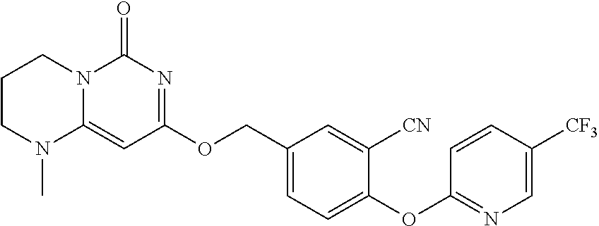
C1(COC2=NC(=O)N3C(=C2)N(C)CCC3)=CC=C(OC2=NC=C([CF3])C=C2)C([CN])=C1
